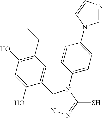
C1(C2=CC(CC)=C(O)C=C2O)=NN=C(S)N1C1=CC=C(N2C=NC=C2)C=C1
